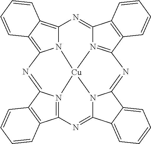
C12=NC3=C4C(=C5N3[Cu]36N1=C(C1=C2C=CC=C1)N=C1N3C(=NC2=N6C(=N5)C3=C2C=CC=C3)C2=CC=CC=C12)C=CC=C4
